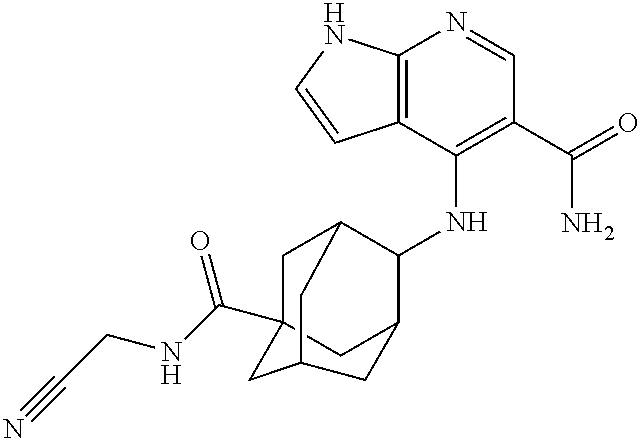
C12=C(C(NC3C4CC5(C(NCC#N)=O)CC3CC(C5)C4)=C(C(=O)N)C=N1)C=CN2
